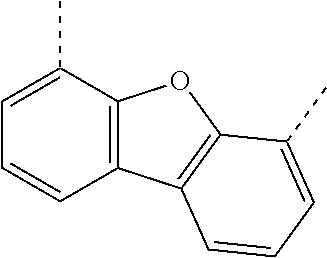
C1(C)=CC=CC2=C1OC1=C2C=CC=C1C
